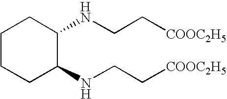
C1CCC(NCC[COOC2H5])C(NCC[COOC2H5])C1
